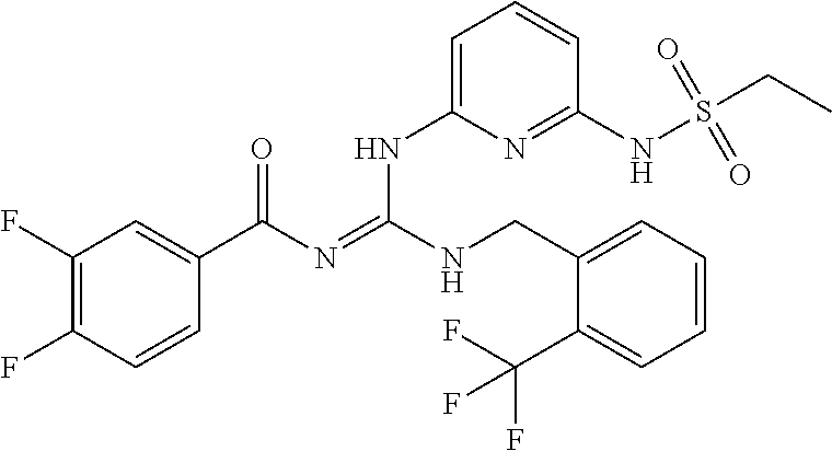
C1(F)=C(F)C=CC(C(N=C(NCC2=CC=CC=C2C(F)(F)F)NC2=CC=CC(NS(CC)(=O)=O)=N2)=O)=C1
